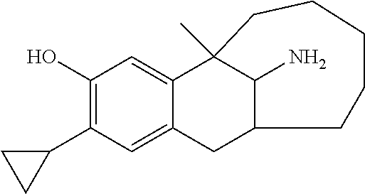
C1(O)=C(C2CC2)C=C2C(=C1)C1(C)C(N)C(C2)CCCCC1
